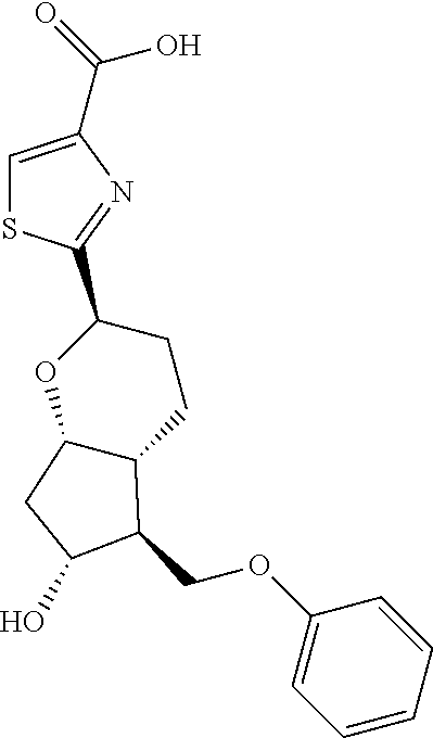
C1=C(C(=O)O)N=C(C2CCC3C(O2)CC(O)C3COC2=CC=CC=C2)S1
